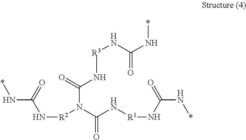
N(C(=O)N[R2]N(C(N[R1]NC(N*)=O)=O)C(N[R3]NC(N*)=O)=O)*
